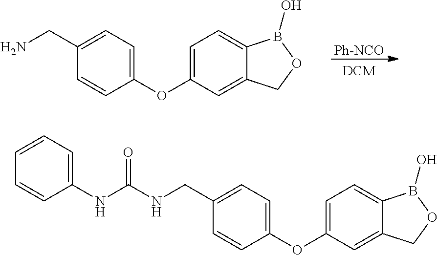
C1(OC2=CC=C3C(=C2)COB3O)=CC=C(CN)C=C1.[Ph-NCO].C1(OC2=CC=C3C(=C2)COB3O)=CC=C(CNC(NC2=CC=CC=C2)=O)C=C1
